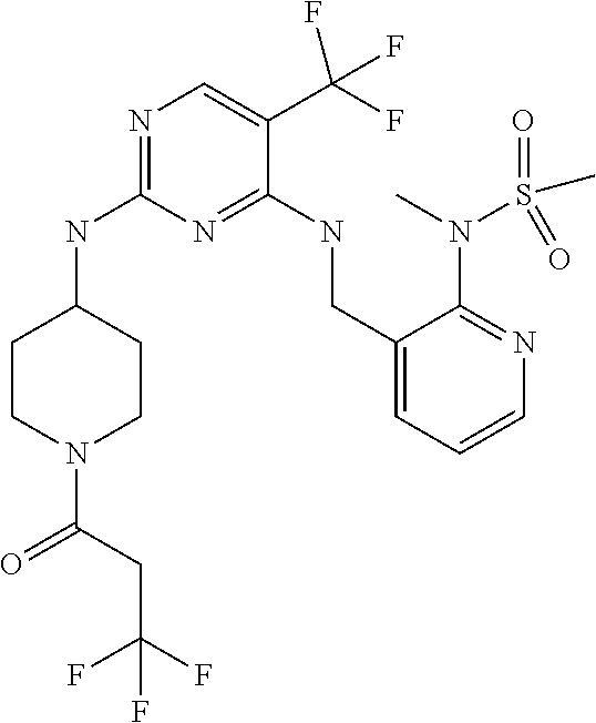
C1CN(C(=O)CC(F)(F)F)CCC1NC1=NC=C(C(F)(F)F)C(NCC2=CC=CN=C2N(S(=O)(C)=O)C)=N1
